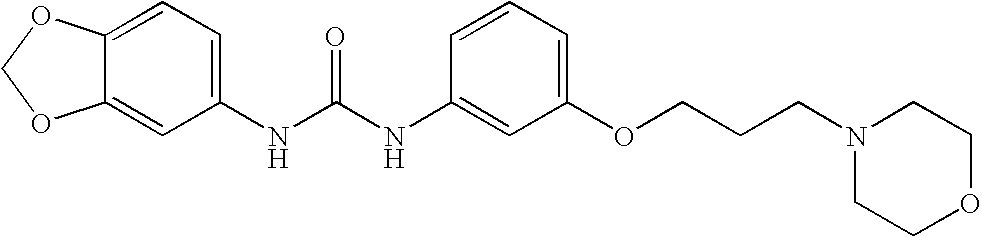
C12=CC=C(NC(NC3=CC(OCCCN4CCOCC4)=CC=C3)=O)C=C1OCO2
